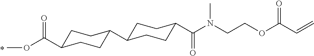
O=C(OC)C1CCC(C2CCC(C(N(CCOC(C=C)=O)C)=O)CC2)CC1
